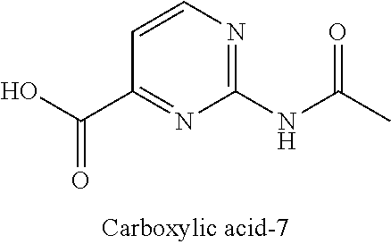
C1(NC(C)=O)=NC=CC(C(O)=O)=N1
